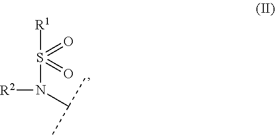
[R2]N(S([R1])(=O)=O)C(C)C
